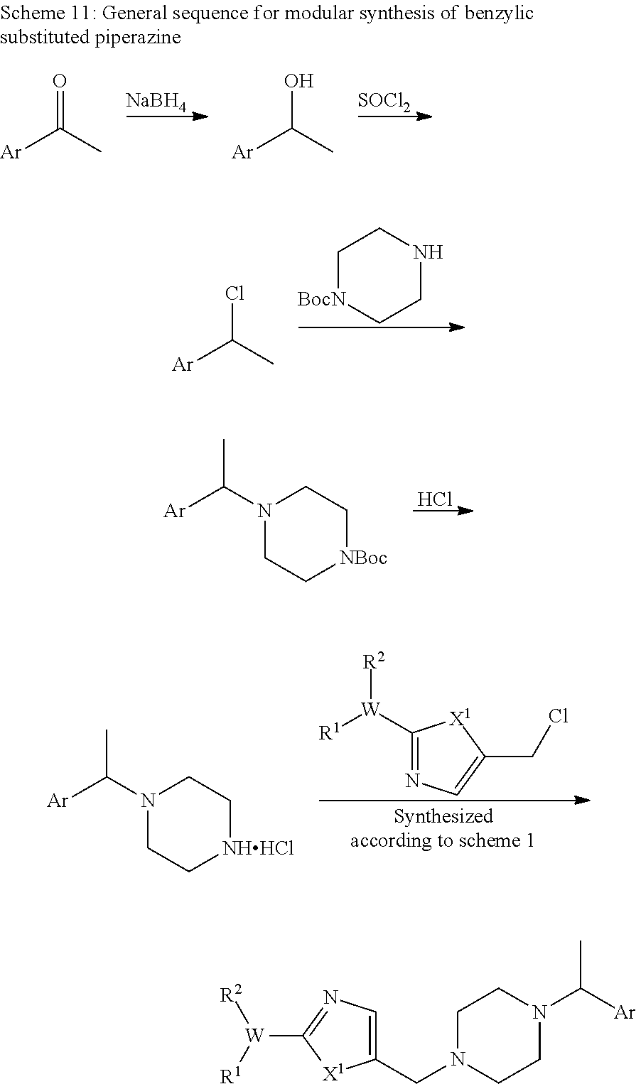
[NaBH4].[SOCl2].[Ar]C(C)=O.[Ar]C(C)O.C1[BocN]CCNC1.[Ar]C(C)Cl.[Ar]C(C)N1CC[NBoc]CC1.Cl.[Ar]C(C)N1CC[NHHCl]CC1.C1([W]([R1])[R2])=NC=C(CCl)[X1]1.C1(CN2CCN(C([Ar])C)CC2)=CN=C([W]([R1])[R2])[X1]1
